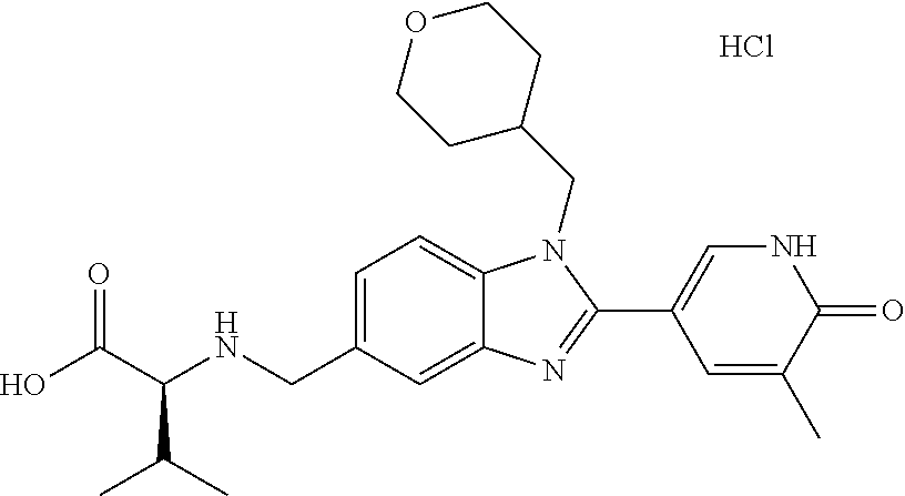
OC(C(NCC1=CC=C2C(=C1)N=C(C1=CNC(=O)C(C)=C1)N2CC1CCOCC1)C(C)C)=O.Cl
